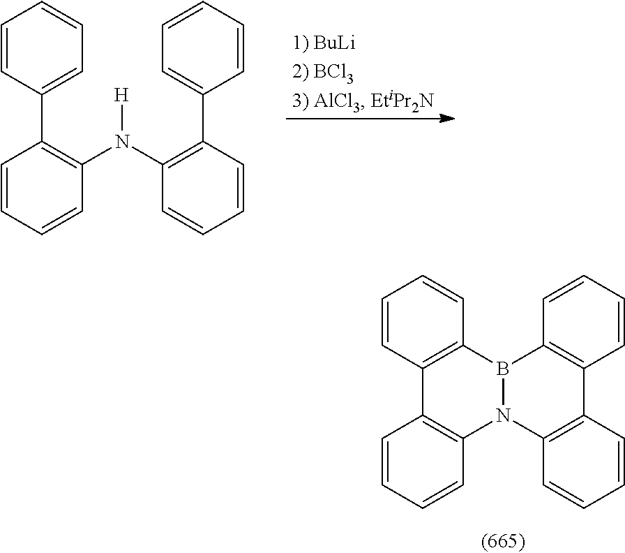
C1=CC(C2=C(N(C3=C(C4=CC=CC=C4)C=CC=C3)[H])C=CC=C2)=CC=C1.C1=CC2=C(C=C1)B1N(C3=C2C=CC=C3)C2=C(C=CC=C2)C2=C1C=CC=C2
